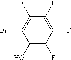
C1(O)=C(F)C(F)=C(F)C(F)=C1Br
